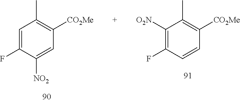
C1([O2N])=C(F)C=CC([CO2Me])=C1C.C1=C(F)C([NO2])=CC([CO2Me])=C1C
